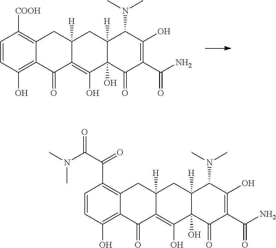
C1=CC(O)=C2C(=C1[COOH])CC1([H])C(=C(O)C3(O)C([H])(C1)C(N(C)C)C(O)=C(C(N)=O)C3=O)C2=O.C1=CC(O)=C2C(=C1C(=O)C(N(C)C)=O)CC1([H])C(=C(O)C3(O)C([H])(C1)C(N(C)C)C(O)=C(C(N)=O)C3=O)C2=O
